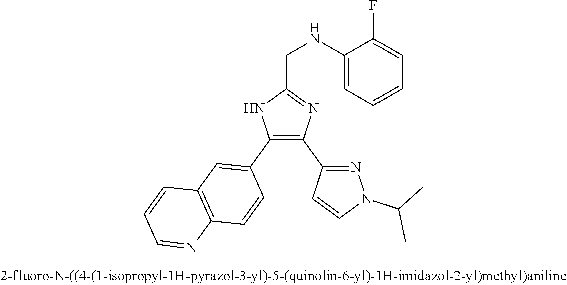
C1(NCC2=NC(C3=NN(C(C)C)C=C3)=C(C3=CC4=C(C=C3)N=CC=C4)N2)=CC=CC=C1F
